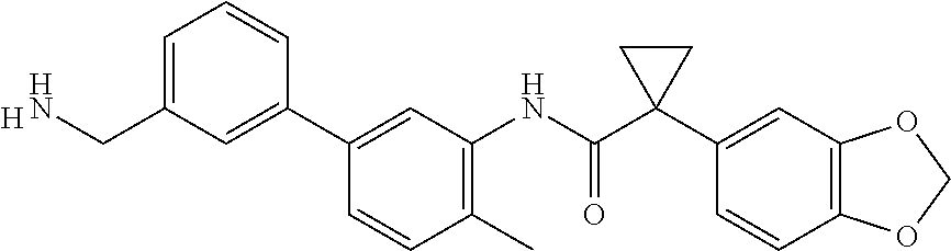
C1(C2=CC(CN)=CC=C2)=CC(NC(C2(C3=CC4=C(C=C3)OCO4)CC2)=O)=C(C)C=C1.[H]
